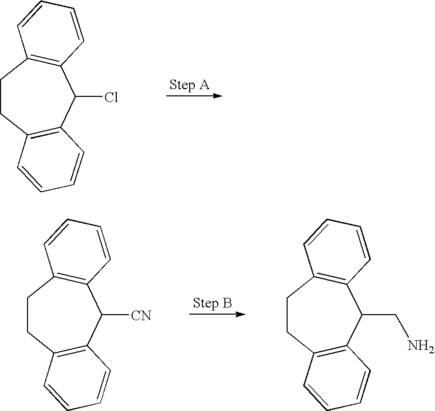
C1CC2=C(C(Cl)C3=C1C=CC=C3)C=CC=C2.C1CC2=C(C([CN])C3=C1C=CC=C3)C=CC=C2.C1CC2=C(C(CN)C3=C1C=CC=C3)C=CC=C2
